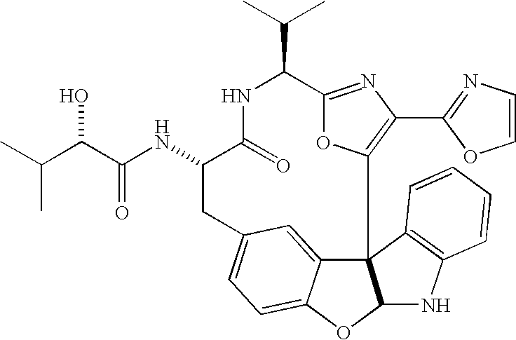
C123C4=CC(=CC=C4OC1NC1=C2C=CC=C1)CC(NC(C(C(C)C)O)=O)C(=O)NC(C(C)C)C1=NC(C2=NC=CO2)=C3O1
